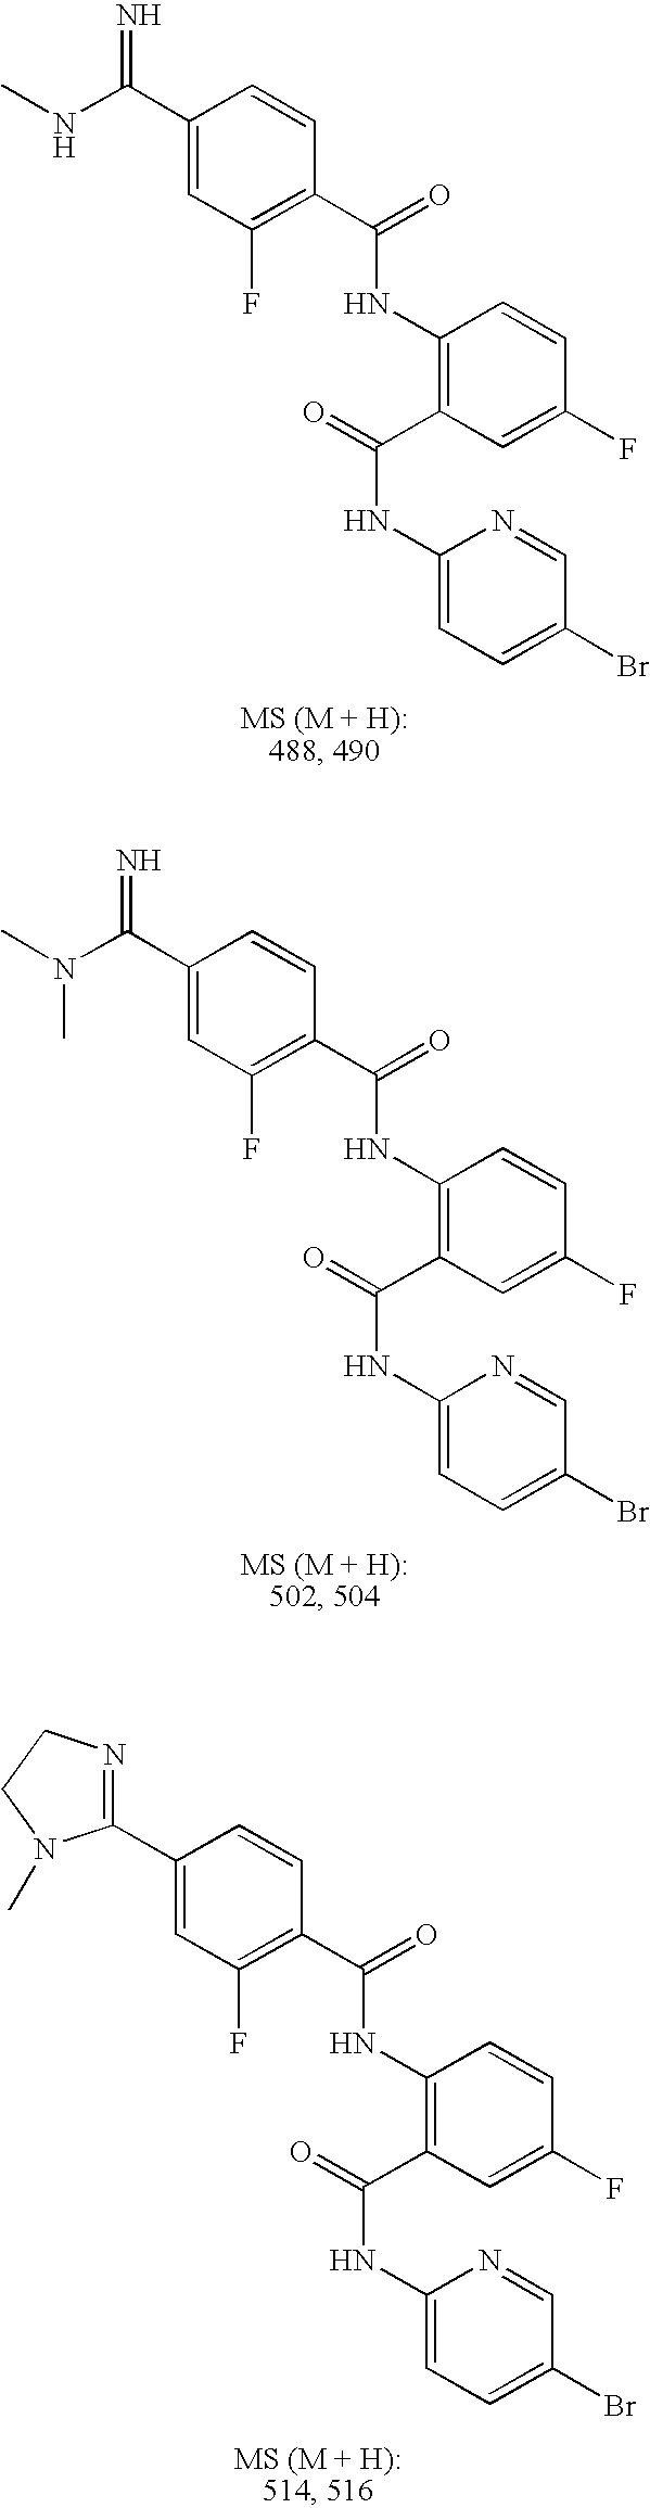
C1(C(NC)=N)=CC(F)=C(C(=O)NC2=C(C(=O)NC3=CC=C(Br)C=N3)C=C(F)C=C2)C=C1.C1(C(=N)N(C)C)=CC(F)=C(C(=O)NC2=C(C(=O)NC3=CC=C(Br)C=N3)C=C(F)C=C2)C=C1.C1(C2=NCCN2C)=CC(F)=C(C(=O)NC2=C(C(=O)NC3=CC=C(Br)C=N3)C=C(F)C=C2)C=C1
